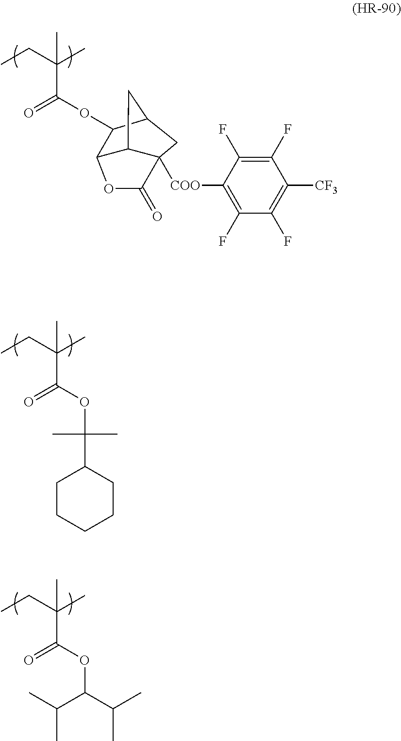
CCC(C)(C)C(OC(C)(C)C1CCCCC1)=O.CCC(C)(C)C(OC(C(C)C)C(C)C)=O.CCC(C)(C)C(OC1C2C3C([COO]C4=C(F)C(F)=C([CF3])C(F)=C4F)(C(=O)O2)CC1C3)=O
